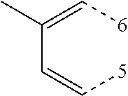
[6]C=C(C=C[5])C
